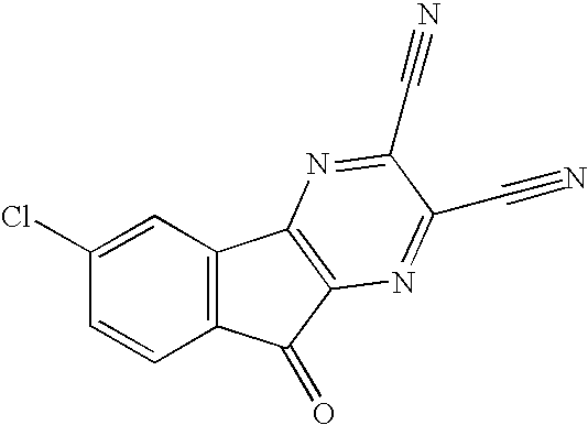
C1(Cl)=CC2=C(C=C1)C(=O)C1=C2N=C(C#N)C(C#N)=N1
